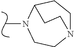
C1CN2CCC(CC2)N1C
